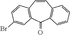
C1=CC2=C(C(=O)C3=C1C=CC(Br)=C3)C=CC=C2
